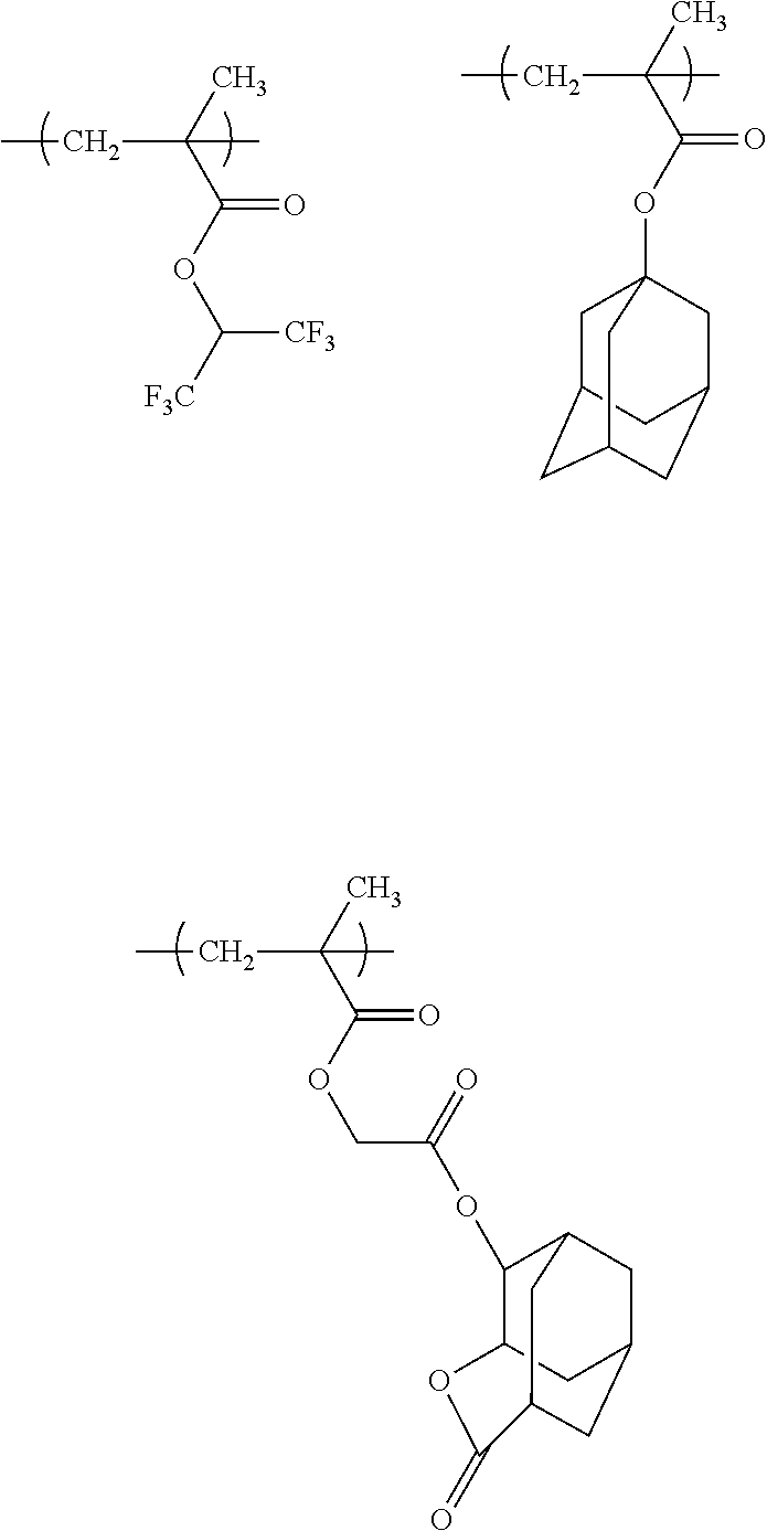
CC(C(OC([F3C])[CF3])=O)(C)CC.CC(C(OC12CC3CC(CC(C1)C3)C2)=O)(C)CC.CC(C(OCC(OC1C2OC(=O)C3CC(CC1C3)C2)=O)=O)(C)CC
